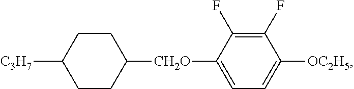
C1([C3H7])CCC([CH2O]C2=CC=C([OC2H5])C(F)=C2F)CC1
